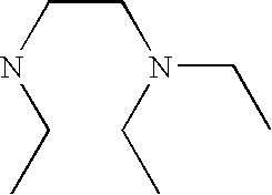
C(CNCC)N(CC)CC
